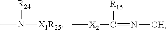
CN([X1R25])[R24].C[X2]C(=N[OH])[R15]
